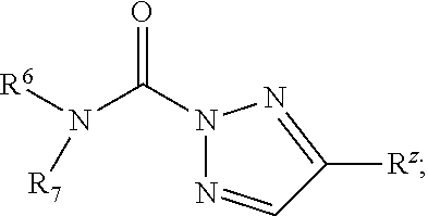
[R6]N(C(N1N=CC([Rz])=N1)=O)[R7]
